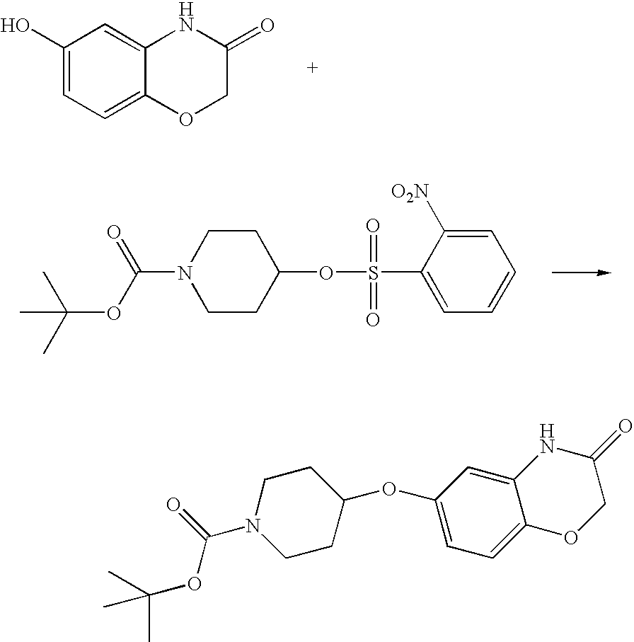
C1(O)=CC=C2C(=C1)NC(=O)CO2.N1(C(OC(C)(C)C)=O)CCC(OS(C2=CC=CC=C2[O2N])(=O)=O)CC1.O(C1CCN(C(OC(C)(C)C)=O)CC1)C1=CC=C2C(=C1)NC(=O)CO2
